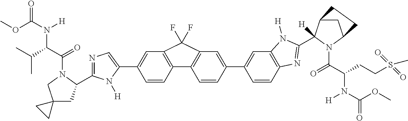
C1=C(C2=CC3=C(C=C2)N=C(C2([H])C4CC(N2C(=O)C(N([H])C(OC)=O)CCS(C)(=O)=O)CC4)N3[H])C=CC2=C1C(F)(F)C1=C2C=CC(C2=CN=C(C3CC4(CN3C(C(C(C)C)N(C(OC)=O)[H])=O)CC4)N2[H])=C1
